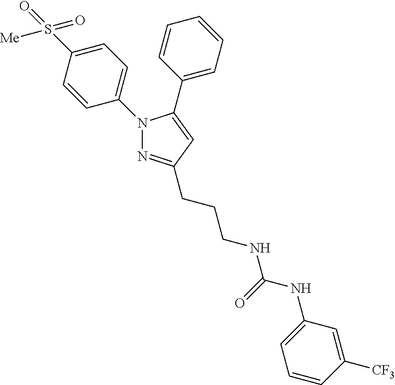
C1=C(N2N=C(CCCNC(NC3=CC=CC([CF3])=C3)=O)C=C2C2=CC=CC=C2)C=CC(S([Me])(=O)=O)=C1
